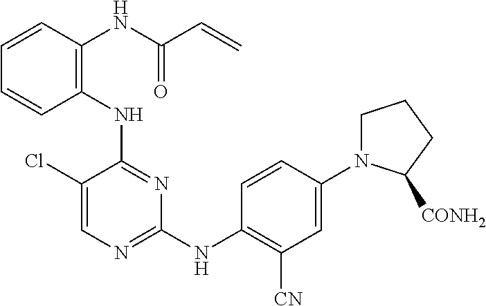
C1(NC2=C(NC(C=C)=O)C=CC=C2)=NC(NC2=C([CN])C=C(N3CCCC3[CONH2])C=C2)=NC=C1Cl
